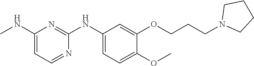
C1(NC)=CC=NC(NC2=CC=C(OC)C(OCCCN3CCCC3)=C2)=N1
